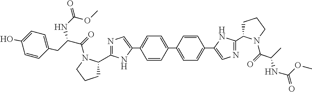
C1=CC(C2=CC=C(C3=CN=C(C4CCCN4C(=O)C(CC4=CC=C(O)C=C4)NC(OC)=O)N3)C=C2)=CC=C1C1=CN=C(C2CCCN2C(=O)C(NC(OC)=O)C)N1
